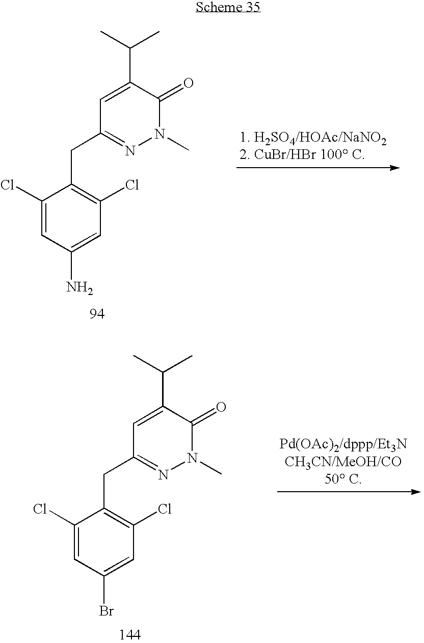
C1=C(C(C)C)C(=O)N(C)N=C1CC1=C(Cl)C=C(N)C=C1Cl.C1=C(C(C)C)C(=O)N(C)N=C1CC1=C(Cl)C=C(Br)C=C1Cl
